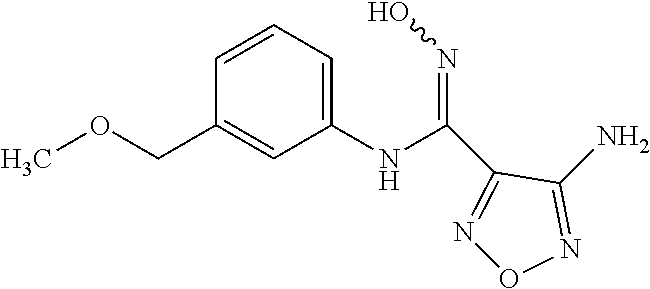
N1=C(N)C(C(NC2=CC=CC(COC)=C2)=NO)=NO1
